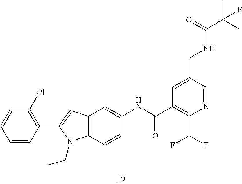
C12=C(C=CC(NC(C3=C(C(F)F)N=CC(CNC(=O)C(C)(C)F)=C3)=O)=C1)N(CC)C(C1=C(Cl)C=CC=C1)=C2
